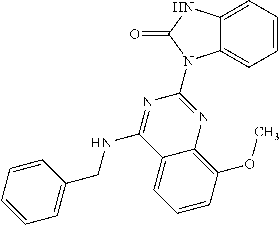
C12=CC=CC=C1N(C1=NC3=C(OC)C=CC=C3C(NCC3=CC=CC=C3)=N1)C(=O)N2
